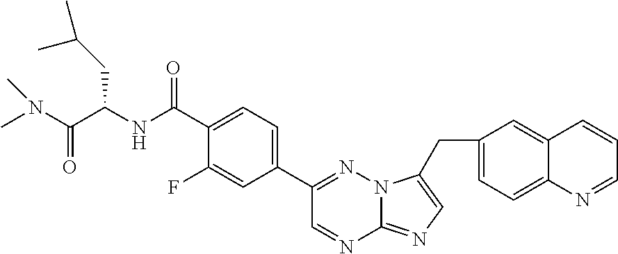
C1(C(NC(CC(C)C)C(=O)N(C)C)=O)=CC=C(C2=NN3C(=NC=C3CC3=CC=C4C(=C3)C=CC=N4)N=C2)C=C1F
